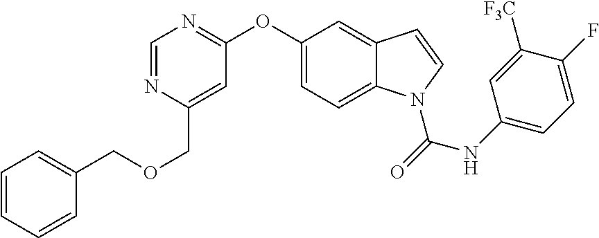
C1=NC(COCC2=CC=CC=C2)=CC(OC2=CC=C3C(=C2)C=CN3C(NC2=CC=C(F)C([F3C])=C2)=O)=N1
